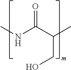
O=C(C(C)CO)NC
